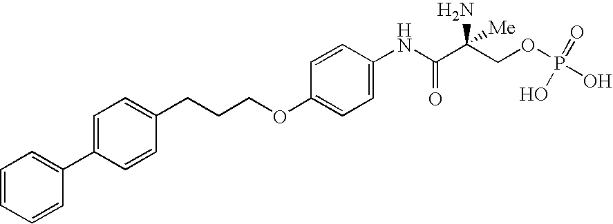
C1=CC=CC(C2=CC=C(CCCOC3=CC=C(NC(C(COP(=O)(O)O)(N)[Me])=O)C=C3)C=C2)=C1
